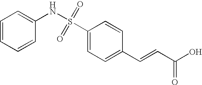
C1=CC=CC(NS(C2=CC=C(C=CC(O)=O)C=C2)(=O)=O)=C1
